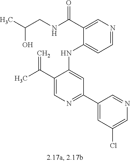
C1(NC2=CC(C3=CC(Cl)=CN=C3)=NC=C2C(C)=C)=CC=NC=C1C(NCC(C)O)=O
